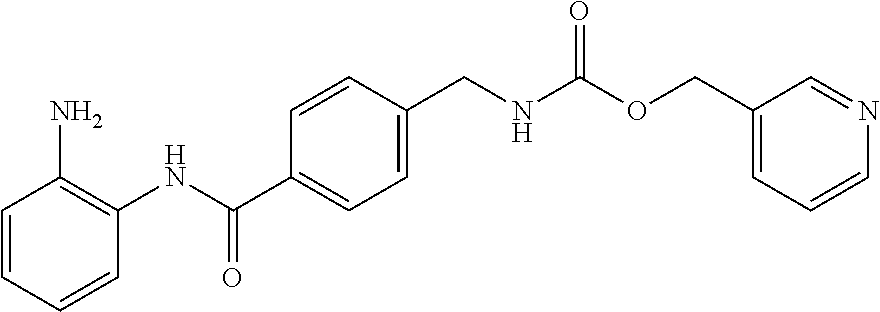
C1=CC=CC(NC(C2=CC=C(CNC(OCC3=CC=CN=C3)=O)C=C2)=O)=C1N
